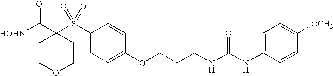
[HOHN]C(C1(S(C2=CC=C(OCCCNC(NC3=CC=C([OCH3])C=C3)=O)C=C2)(=O)=O)CCOCC1)=O
